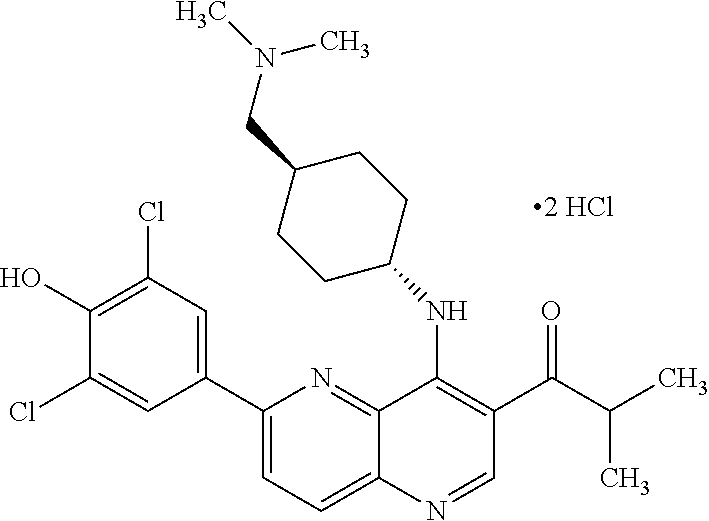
C1(C2=CC(Cl)=C(O)C(Cl)=C2)=CC=C2C(=N1)C(NC1CCC(CN(C)C)CC1)=C(C(=O)C(C)C)C=N2
